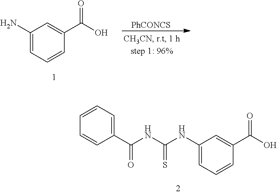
[PhCONCS].C1(N)=CC=CC(C(O)=O)=C1.C1(NC(NC(C2=CC=CC=C2)=O)=S)=CC=CC(C(O)=O)=C1
